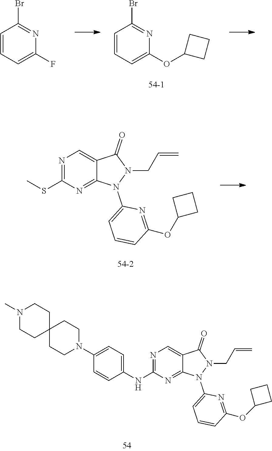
C1=CC=C(F)N=C1Br.C1=CC=C(OC2CCC2)N=C1Br.N1=C(SC)N=C2C(=C1)C(=O)N(CC=C)N2C1=CC=CC(OC2CCC2)=N1.N1=C(NC2=CC=C(N3CCC4(CC3)CCN(C)CC4)C=C2)N=C2C(=C1)C(=O)N(CC=C)N2C1=CC=CC(OC2CCC2)=N1
